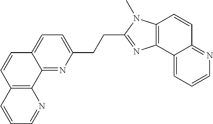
C12=C(C3=NC(CCC4=NC5=C(N4C)C=CC4=NC=CC=C54)=CC=C3C=C1)N=CC=C2
